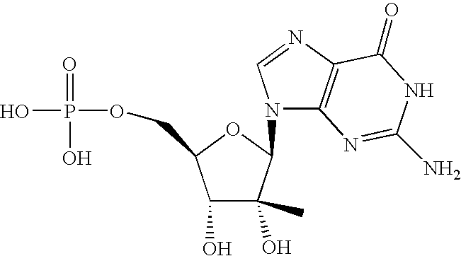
O(P(=O)(O)O)CC1C(O)C(C)(O)C(N2C3=C(N=C2)C(=O)NC(N)=N3)O1
